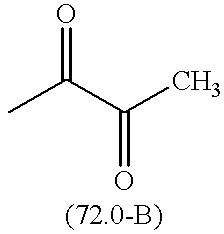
O=C(C)C(C)=O
